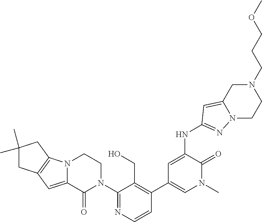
C1(N2CCN3C(=CC4=C3CC(C)(C)C4)C2=O)=NC=CC(C2=CN(C)C(=O)C(NC3=NN4C(=C3)CN(CCCOC)CC4)=C2)=C1CO
